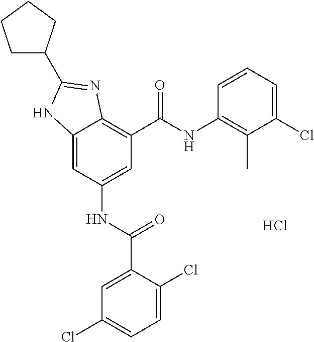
Cl.C12=CC(NC(C3=CC(Cl)=CC=C3Cl)=O)=CC(C(NC3=C(C)C(Cl)=CC=C3)=O)=C1N=C(C1CCCC1)N2
